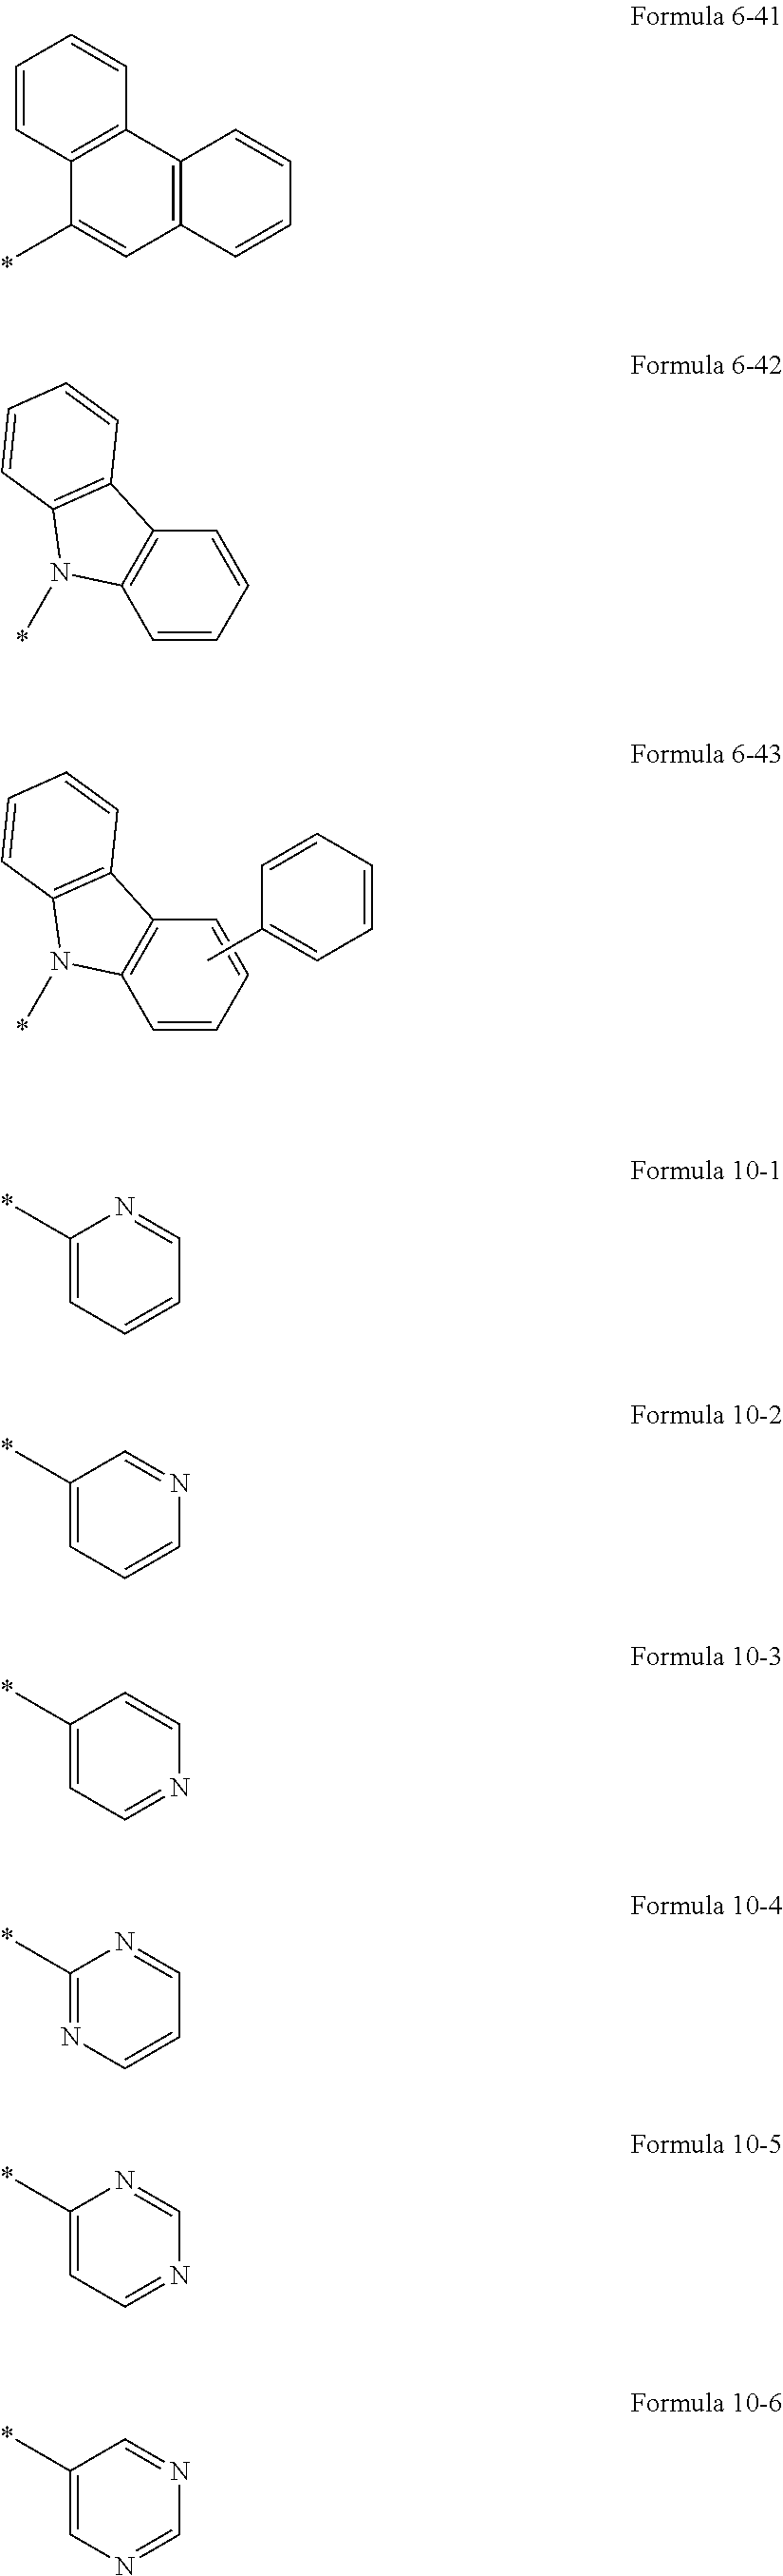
C1=CC2=C(C=C1)C1=C(C=C2C)C=CC=C1.C12=C(C=CC=C1)N(C)C1=C2C=CC=C1.C12=C(C=CC=C1)N(C)C1=C2C=CC=C1.C1=CC(C)=CC=C1.C1(C)=CC=CC=N1.C1(C)=CC=CN=C1.C1(C)=CC=NC=C1.C1(C)=NC=CC=N1.C1(C)=CC=NC=N1.C1(C)=CN=CN=C1
